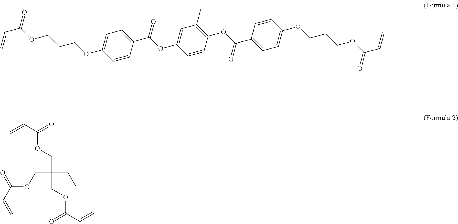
C1=C(OCCCOC(C=C)=O)C=CC(C(OC2=CC(C)=C(OC(=O)C3=CC=C(OCCCOC(C=C)=O)C=C3)C=C2)=O)=C1.C(CC)(COC(=O)C=C)(COC(=O)C=C)COC(=O)C=C
